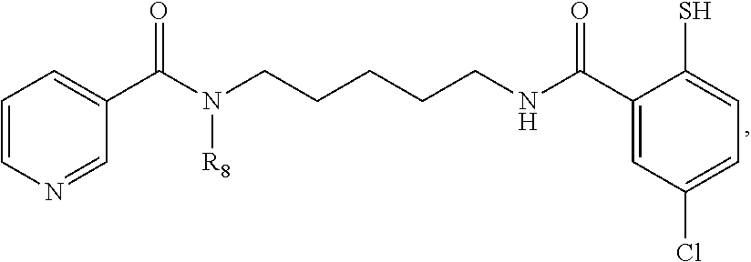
C1=CN=CC(C(N(CCCCCNC(C2=CC(Cl)=CC=C2S)=O)[R8])=O)=C1
